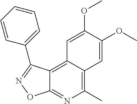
C12=C3C(=C(C)N=C1ON=C2C1=CC=CC=C1)C=C(OC)C(OC)=C3
